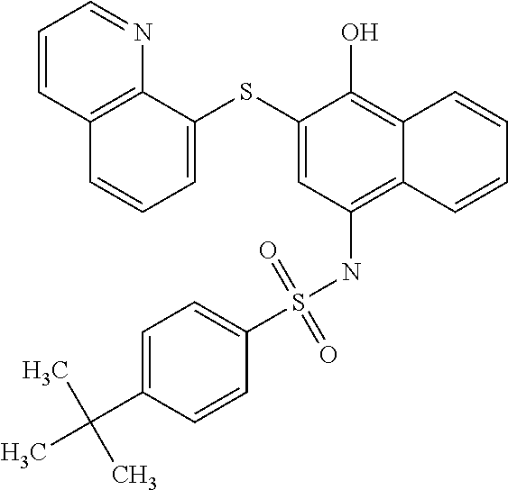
C1=C(SC2=CC(NS(C3=CC=C(C(C)(C)C)C=C3)(=O)=O)=C3C(=C2O)C=CC=C3)C2=C(C=C1)C=CC=N2
